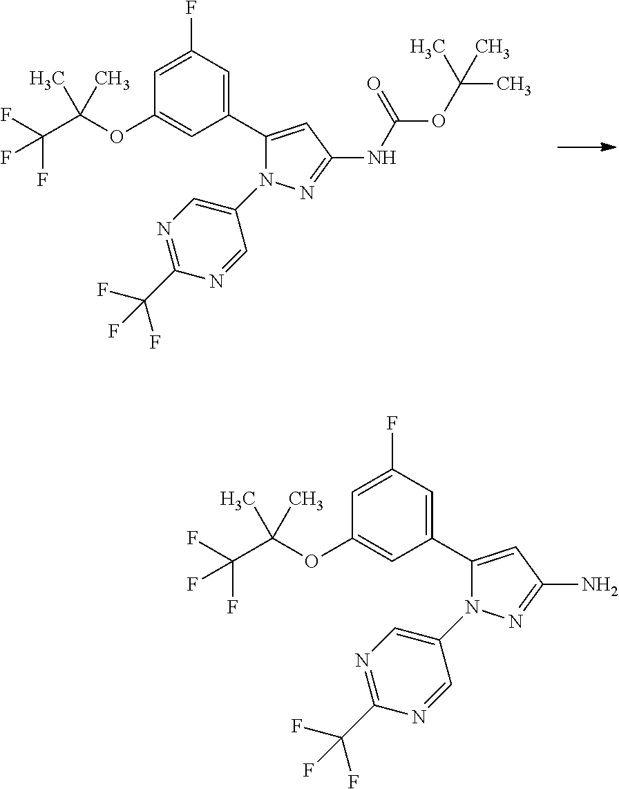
C1(OC(C(F)(F)F)(C)C)=CC(C2=CC(NC(OC(C)(C)C)=O)=NN2C2=CN=C(C(F)(F)F)N=C2)=CC(F)=C1.C1(OC(C(F)(F)F)(C)C)=CC(C2=CC(N)=NN2C2=CN=C(C(F)(F)F)N=C2)=CC(F)=C1
